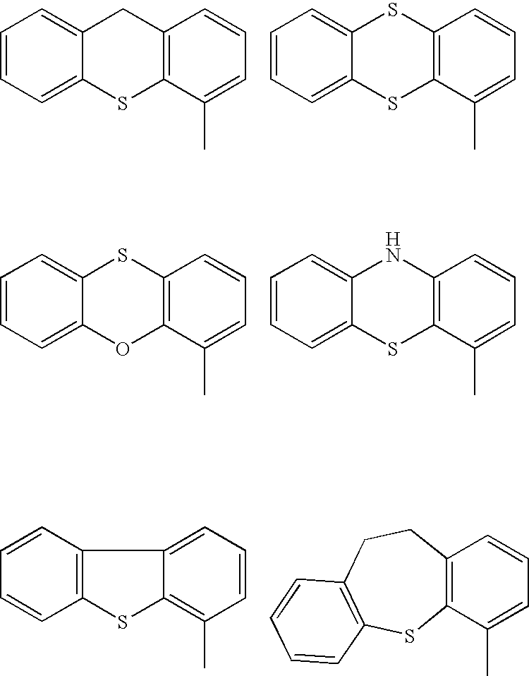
C1=CC=C2C(=C1)CC1=C(S2)C(C)=CC=C1.C1=CC=C2C(=C1)SC1=C(S2)C(C)=CC=C1.C1=CC=C2C(=C1)SC1=C(O2)C(C)=CC=C1.C1=CC=C2C(=C1)NC1=C(S2)C(C)=CC=C1.C1=CC2=C(C=C1)SC1=C(C)C=CC=C21.C12=C(CCC3=C(S1)C=CC=C3)C=CC=C2C
